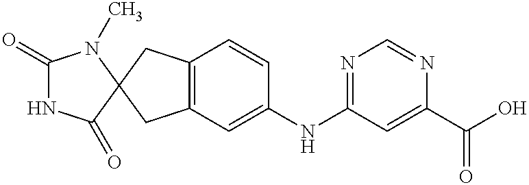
N1=C(NC2=CC3=C(CC4(C(=O)NC(=O)N4C)C3)C=C2)C=C(C(O)=O)N=C1
